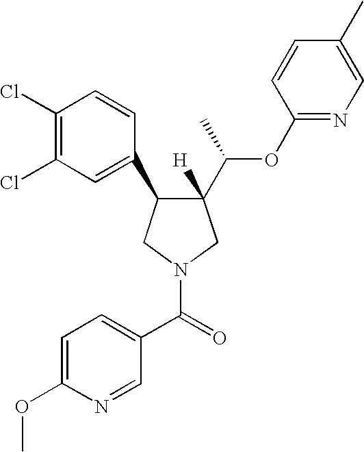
C1(Cl)=C(Cl)C=C(C2C(C(C)OC3=NC=C(C)C=C3)([H])CN(C(=O)C3=CC=C(OC)N=C3)C2)C=C1
